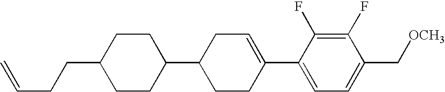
C1(F)=C(F)C(C2=CCC(C3CCC(CCC=C)CC3)CC2)=CC=C1C[OCH3]
